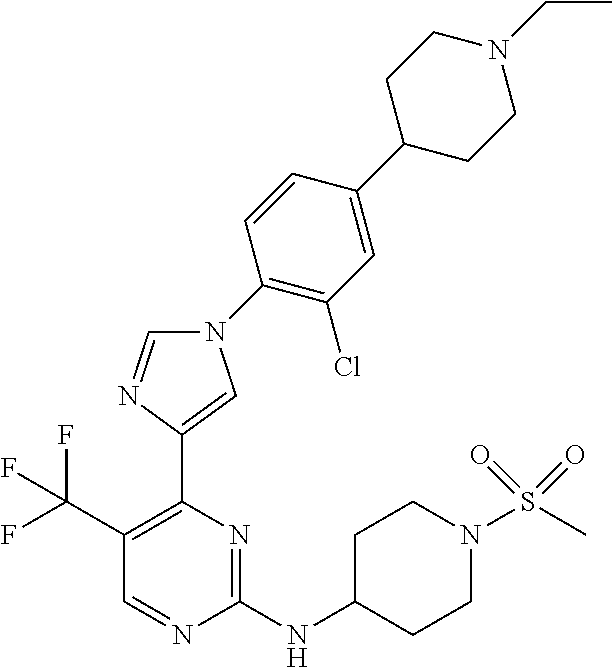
C1=NC(NC2CCN(S(C)(=O)=O)CC2)=NC(C2=CN(C3=C(Cl)C=C(C4CCN(CC)CC4)C=C3)C=N2)=C1C(F)(F)F
